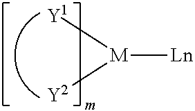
[M]([Y2])([Y1])[Ln]
